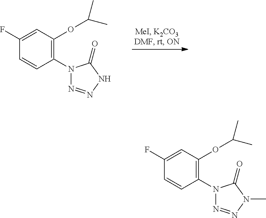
C1(N2N=NNC2=O)=C(OC(C)C)C=C(F)C=C1.C1(N2N=NN(C)C2=O)=C(OC(C)C)C=C(F)C=C1
